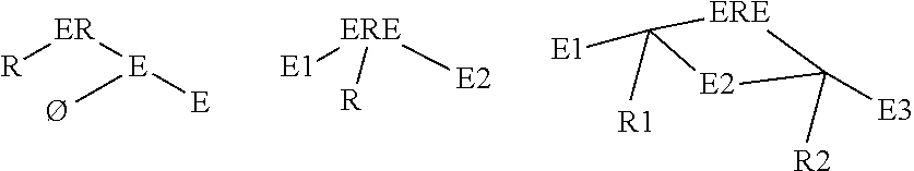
[R][ER][E](C)[E].[E1][ERE]([E2])[R].[E1]C1(C)[E2]C(C)([E3])[ERE]1.[R2].[R1]
